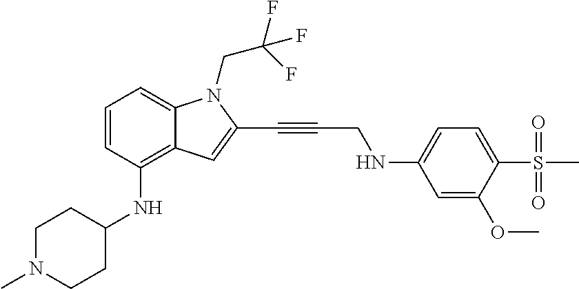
C1=CC(NC2CCN(C)CC2)=C2C(=C1)N(CC(F)(F)F)C(C#CCNC1=CC=C(S(C)(=O)=O)C(OC)=C1)=C2
